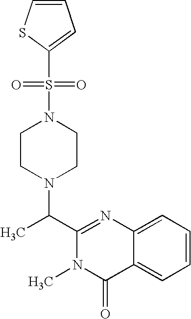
C1(C(N2CCN(S(=O)(=O)C3=CC=CS3)CC2)C)=NC2=CC=CC=C2C(=O)N1C
